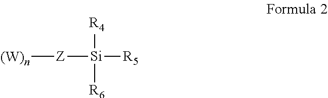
[(W)n][Z][Si]([R5])([R4])[R6]
